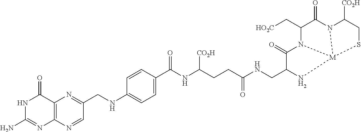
N1C(N)=NC2=C(C1=O)N=C(CNC1=CC=C(C(NC(CCC(NCC3C(=O)N4C(C[HO2C])C(=O)N5C([CO2H])CS[M]45N3)=O)[CO2H])=O)C=C1)C=N2
